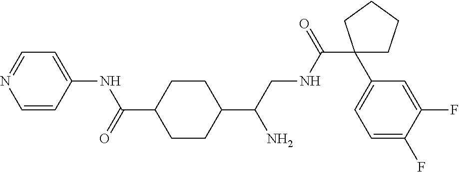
C1(C(CNC(C2(C3=CC=C(F)C(F)=C3)CCCC2)=O)N)CCC(C(=O)NC2=CC=NC=C2)CC1
